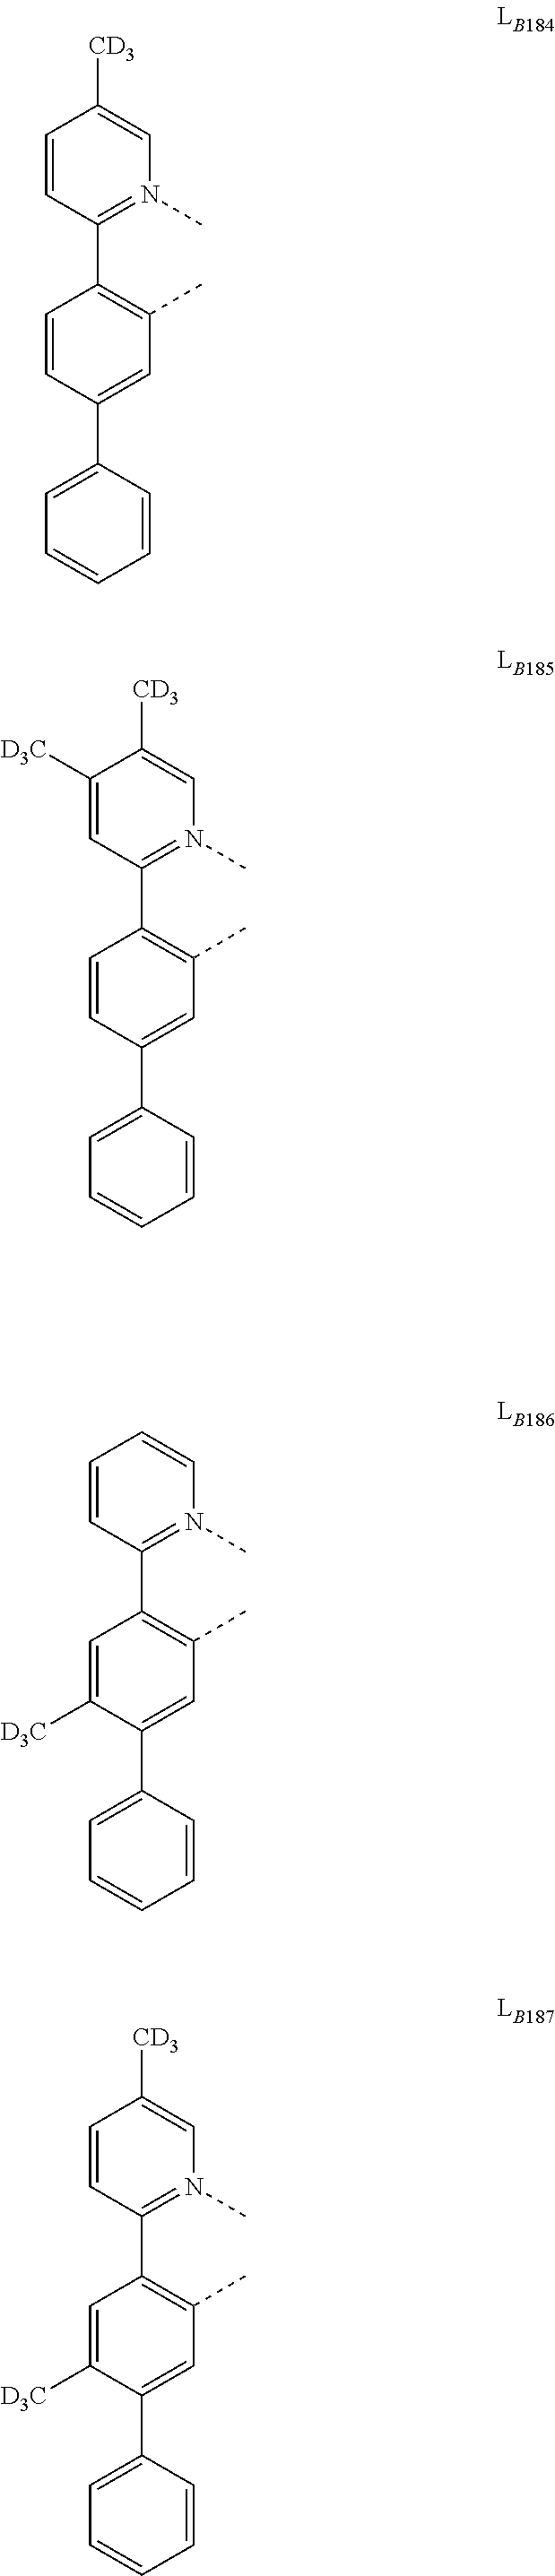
C1=CC(C2=C(C)C=C(C3=CC=CC=C3)C([D3C])=C2)=N(C)C=C1.C1=CC(C2=C(C)C=C(C3=CC=CC=C3)C([D3C])=C2)=N(C)C=C1[CD3].C1=CC(C2=C(C)C=C(C3=CC=CC=C3)C=C2)=N(C)C=C1[CD3].C1([D3C])=CC(C2=C(C)C=C(C3=CC=CC=C3)C=C2)=N(C)C=C1[CD3]
